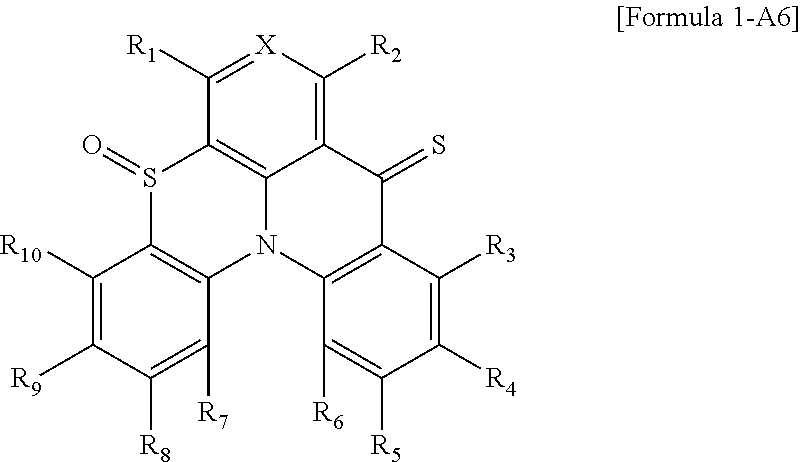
C12=C([R2])[X]=C([R1])C3=C1N(C1=C(S3=O)C([R10])=C([R9])C([R8])=C1[R7])C1=C(C2=S)C([R3])=C([R4])C([R5])=C1[R6]
